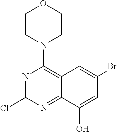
N1=C(Cl)N=C2C(=C1N1CCOCC1)C=C(Br)C=C2O
